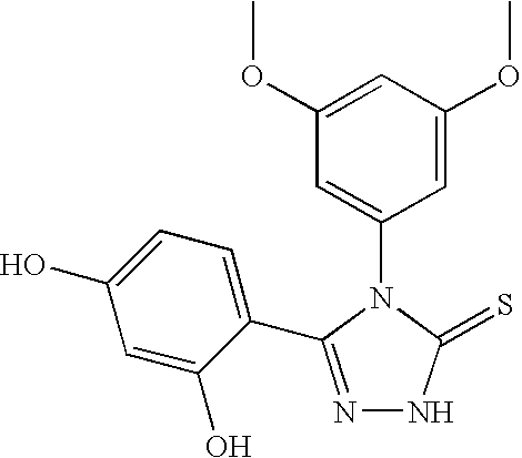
C1(OC)=CC(OC)=CC(N2C(=S)NN=C2C2=CC=C(O)C=C2O)=C1
